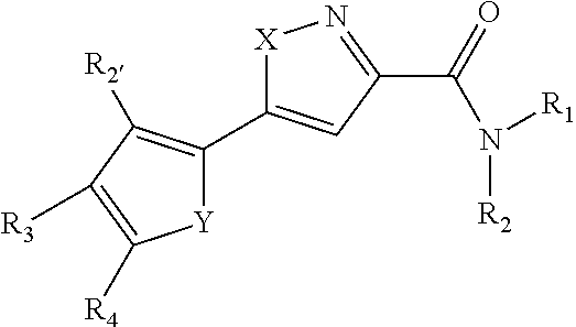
C1(C2=CC(C(N([R2])[R1])=O)=N[X]2)=C([R2])C([R3])=C([R4])[Y]1
